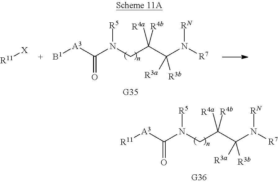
C(C(C(N([R7])[RN])([R3b])[R3a])([R4a])[R4b])N([R5])C([A3][R11])=O.C(C(C(N([R7])[RN])([R3b])[R3a])([R4a])[R4b])N([R5])C([A3][B1])=O.[R11][X]
